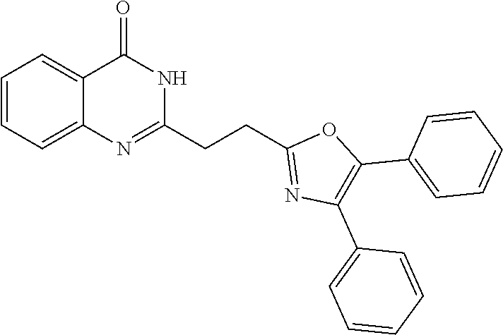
C1=CC=C2C(=C1)C(=O)NC(CCC1=NC(C3=CC=CC=C3)=C(C3=CC=CC=C3)O1)=N2
